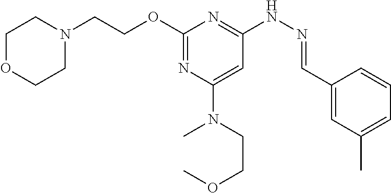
N1(CCOC2=NC(N(CCOC)C)=CC(NN=CC3=CC(C)=CC=C3)=N2)CCOCC1
